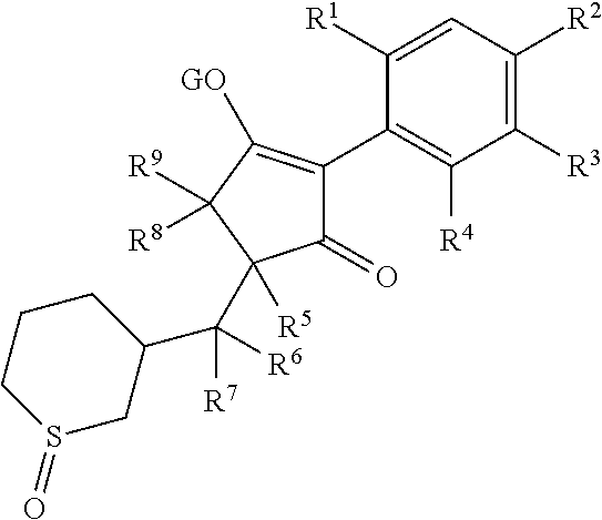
C1([R3])=C([R2])C=C([R1])C(C2=C([GO])C([R9])([R8])C([R5])(C([R7])([R6])C3CS(=O)CCC3)C2=O)=C1[R4]
